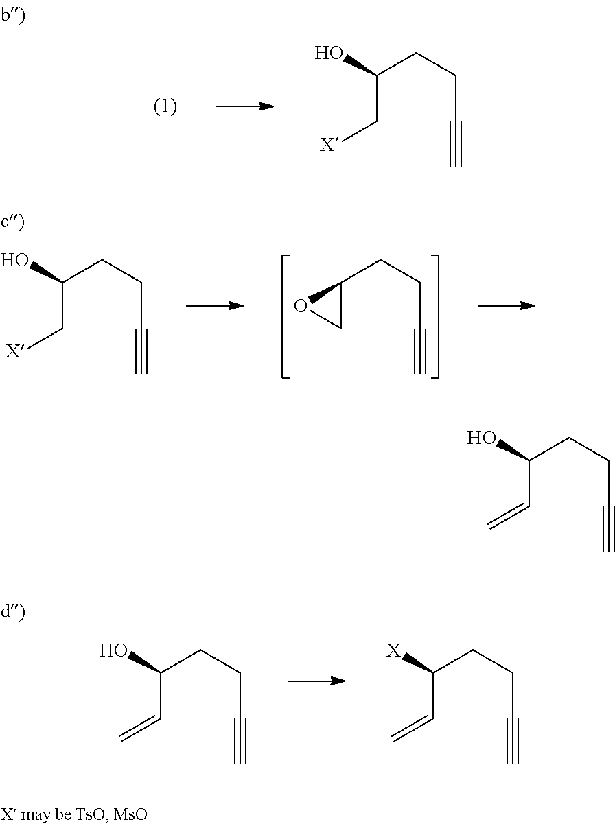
C(C(CCC#C)O)[X].C1C(CCC#C)O1.C(O)(CCC#C)C[X].C(C(CCC#C)[X])=C.C(C(CCC#C)O)=C.C(C(CCC#C)O)=C
